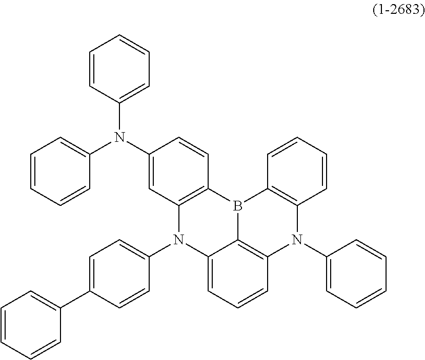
C1=CC(N(C2=CC3=C(C=C2)B2C4=C(N(C5=CC=CC=C5)C5=C2C=CC=C5)C=CC=C4N3C2=CC=C(C3=CC=CC=C3)C=C2)C2=CC=CC=C2)=CC=C1
